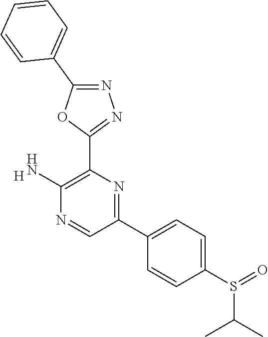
[H].C1(N)=C(C2=NN=C(C3=CC=CC=C3)O2)N=C(C2=CC=C(S(=O)C(C)C)C=C2)C=N1
